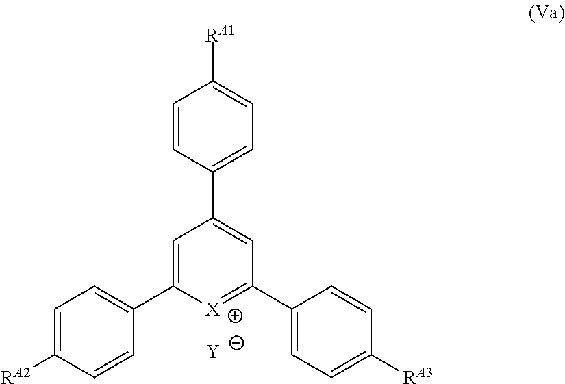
C1=C(C2=CC=C([RA2])C=C2)[X]=C(C2=CC=C([RA3])C=C2)C=C1C1=CC=C([RA1])C=C1.[Y]
